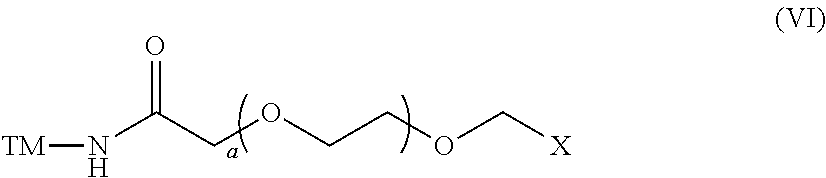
[TM]NC(COCCOC[X])=O
